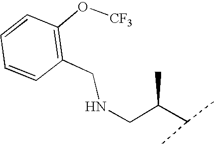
N(CC(C(C)C)C)CC1=C(O[CF3])C=CC=C1
